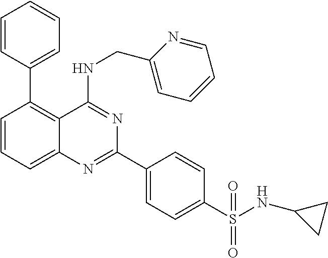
C1=CC(C2=C3C(=CC=C2)N=C(C2=CC=C(S(NC4CC4)(=O)=O)C=C2)N=C3NCC2=CC=CC=N2)=CC=C1
